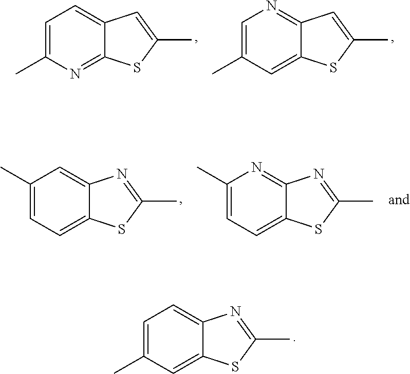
C1=C(C)N=C2C(=C1)C=C(C)S2.C1=C(C)C=C2C(=N1)C=C(C)S2.C1(C)=CC=C2C(=C1)N=C(C)S2.C1(C)=CC=C2C(=N1)N=C(C)S2.C1=C(C)C=C2C(=C1)N=C(C)S2
